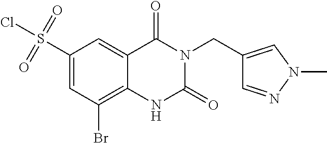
C(N1C(=O)C2=CC(S(Cl)(=O)=O)=CC(Br)=C2NC1=O)C1=CN(C)N=C1
